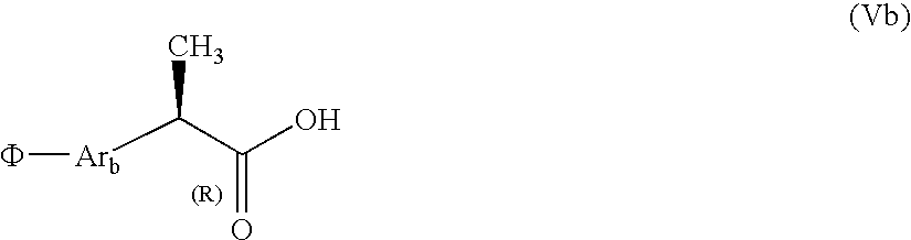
[Arb](C(C(O)=O)C)F
